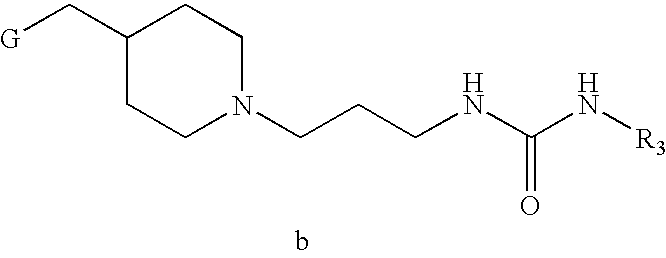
C1(C[G])CCN(CCCNC(N[R3])=O)CC1
